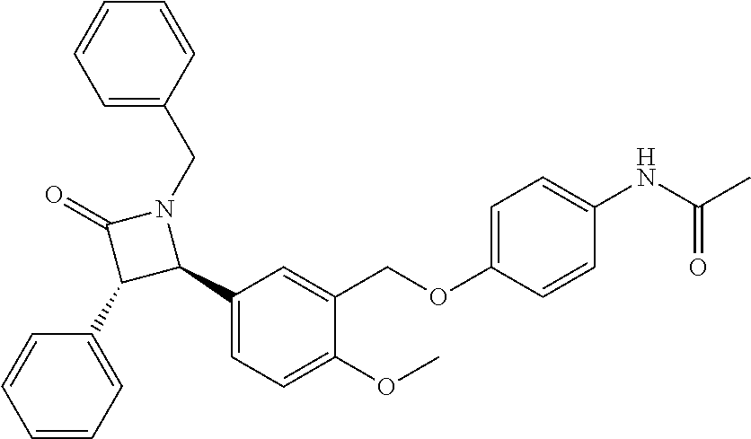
C1=C(OC)C(COC2=CC=C(NC(C)=O)C=C2)=CC(C2N(CC3=CC=CC=C3)C(=O)C2C2=CC=CC=C2)=C1
